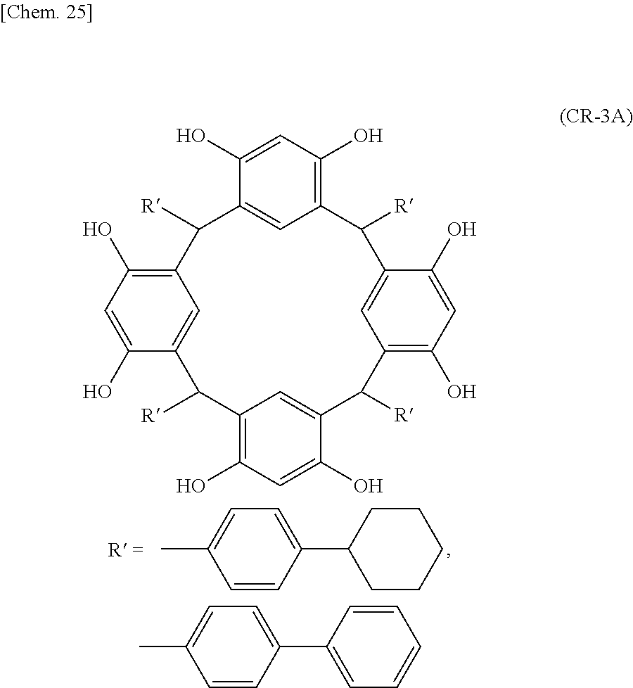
C12=C(O)C=C(O)C(=C1)C([R])C1=C(O)C=C(O)C(=C1)C([R])C1=C(O)C=C(O)C(=C1)C([R])C1=C(O)C=C(O)C(=C1)C2[R].C1=CC(C2CCCCC2)=CC=C1C.C1=CC(C2=CC=CC=C2)=CC=C1C
